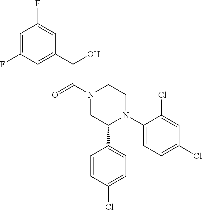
C1=C(F)C=C(C(O)C(N2CC(C3=CC=C(Cl)C=C3)N(C3=CC=C(Cl)C=C3Cl)CC2)=O)C=C1F
